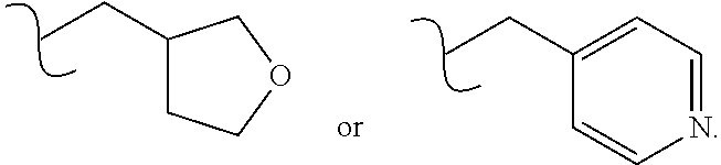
N1=CC=C(CC)C=C1.C1(CC)CCOC1
